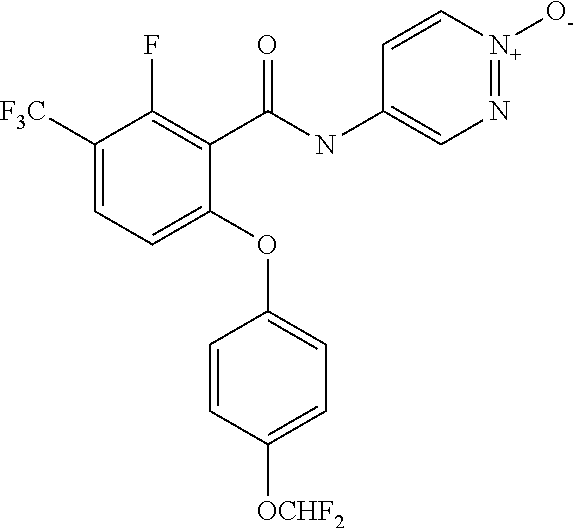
C1(C(NC2=CN=[N+]([O-])C=C2)=O)=C(F)C([F3C])=CC=C1OC1=CC=C([OCHF2])C=C1
